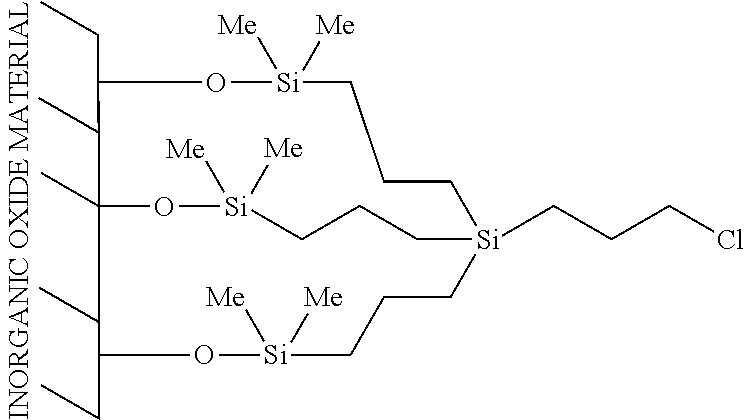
C1(CC)O[Si]([Me])([Me])CCC[Si]2(CCCCl)CCC[Si]([Me])([Me])OC1(C)C(CC)O[Si]([Me])([Me])CCC2
